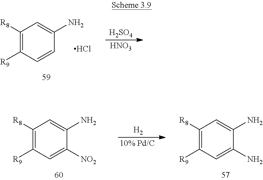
C1([R8])=C([R9])C=CC(N)=C1.Cl.[H2SO4].[HNO3].C1([R8])=C([R9])C=C([NO2])C(N)=C1.[H2].[10% Pd/C].C1([R8])=C([R9])C=C(N)C(N)=C1
